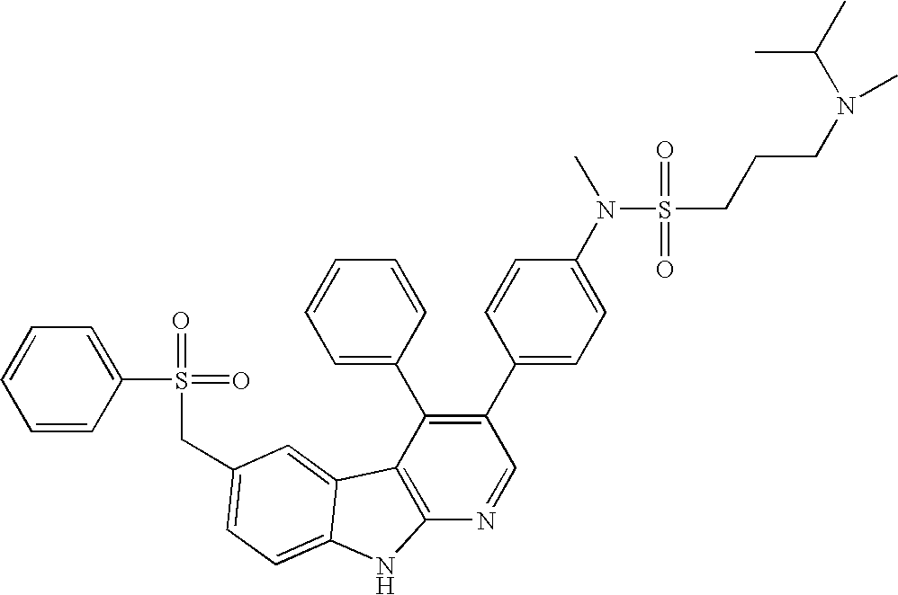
C(C1=CC=C2C(=C1)C1=C(N=CC(C3=CC=C(N(S(CCCN(C(C)C)C)(=O)=O)C)C=C3)=C1C1=CC=CC=C1)N2)S(=O)(=O)C1=CC=CC=C1
